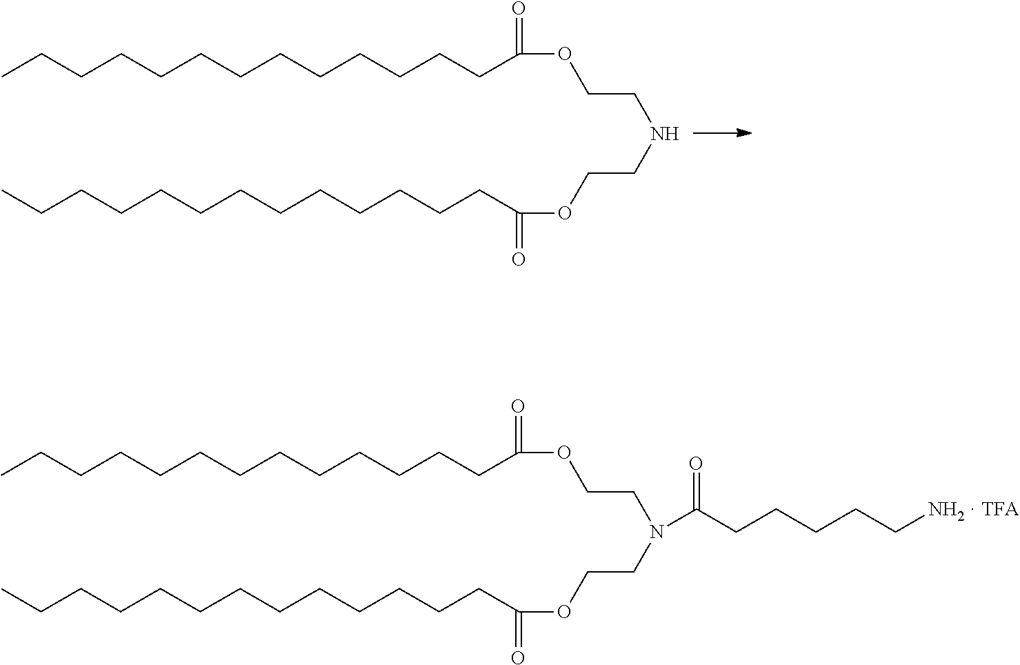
CCCCCCCCCCCCCC(OCCNCCOC(CCCCCCCCCCCCC)=O)=O.CCCCCCCCCCCCCC(OCCN(CCOC(CCCCCCCCCCCCC)=O)C(CCCCC[NH2  TFA])=O)=O
